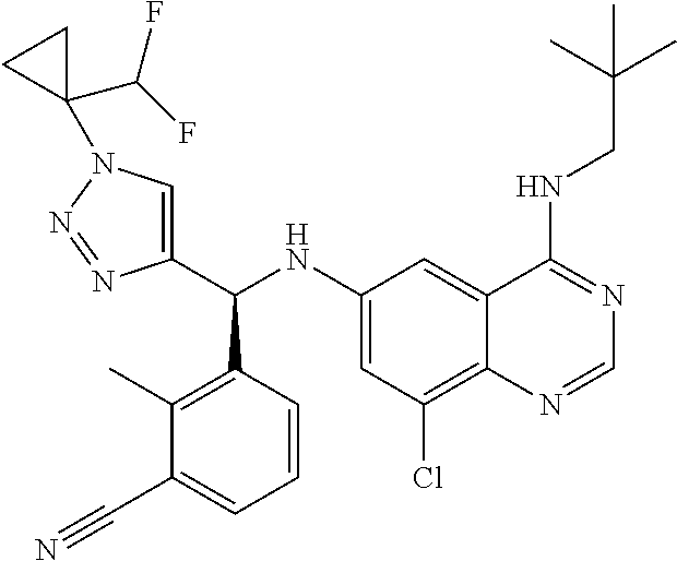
C1(C(NC2=CC(Cl)=C3C(=C2)C(NCC(C)(C)C)=NC=N3)C2=C(C)C(C#N)=CC=C2)=CN(C2(C(F)F)CC2)N=N1
